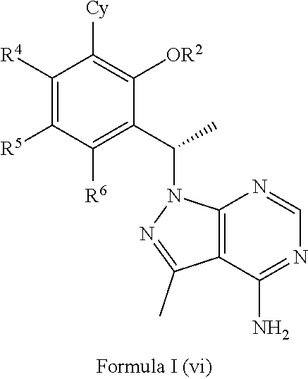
C1([R4])=C([R5])C([R6])=C(C(C)N2C3=C(C(C)=N2)C(N)=NC=N3)C([OR2])=C1[Cy]
